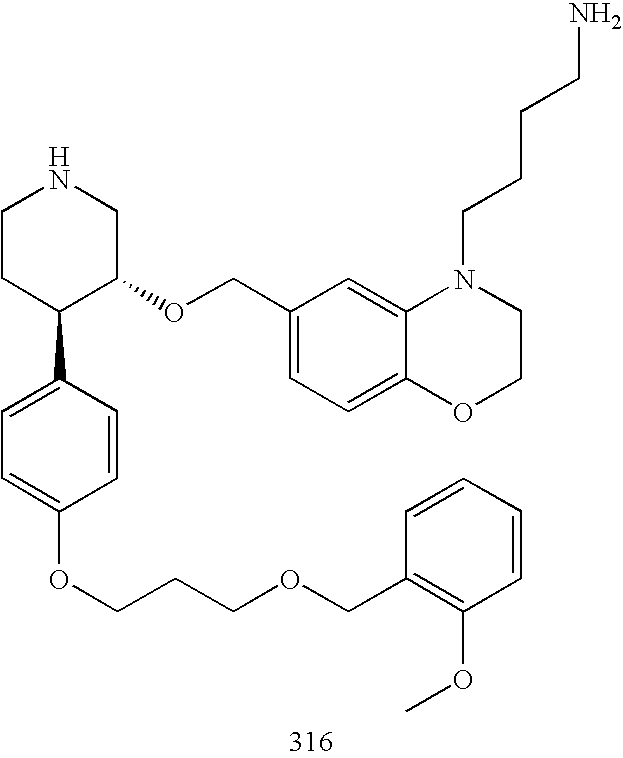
C1CC(C2=CC=C(OCCCOCC3=C(OC)C=CC=C3)C=C2)C(OCC2=CC=C3C(=C2)N(CCCCN)CCO3)CN1
